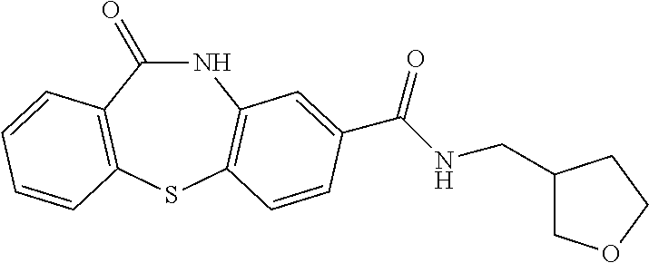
C1(=O)NC2=C(SC3=C1C=CC=C3)C=CC(C(NCC1COCC1)=O)=C2
